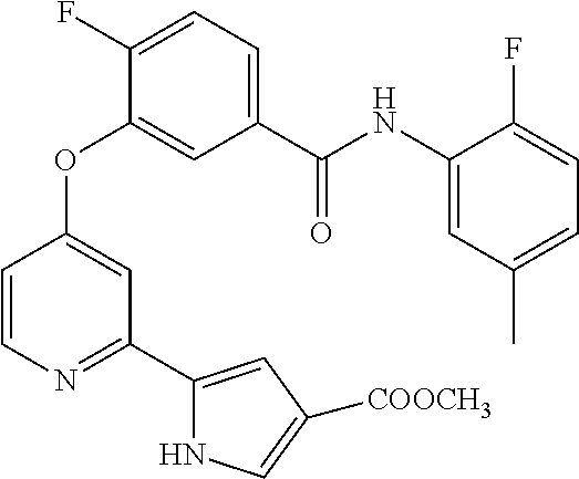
C1=CN=C(C2=CC([COOCH3])=CN2)C=C1OC1=CC(C(NC2=CC(C)=CC=C2F)=O)=CC=C1F
